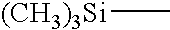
[(CH3)3Si]C
